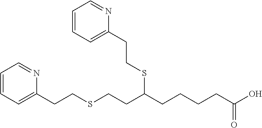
C1=CC=C(CCSCCC(CCCCC(O)=O)SCCC2=CC=CC=N2)N=C1
